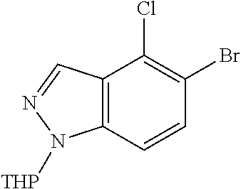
C12=C(N([THP])N=C1)C=CC(Br)=C2Cl
